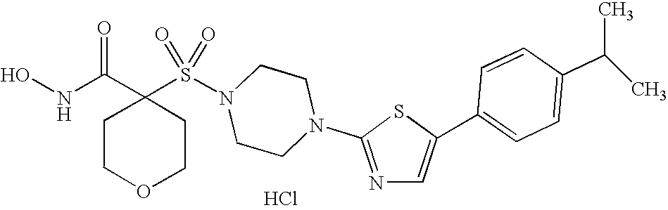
Cl.C1(S(N2CCN(C3=NC=C(C4=CC=C(C(C)C)C=C4)S3)CC2)(=O)=O)(C(NO)=O)CCOCC1
